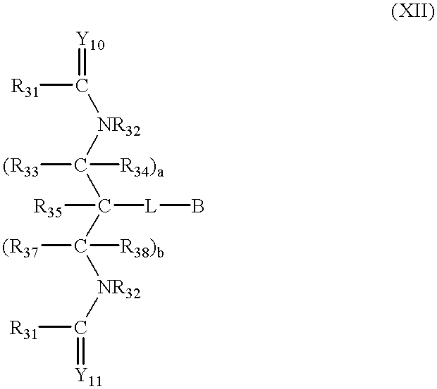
[Y10]=C([R31])[NR32]C(C(C([NR32]C(=[Y11])[R31])([R38)b])[(R37])([L]B)[R35])([(R33])[R34)a]
